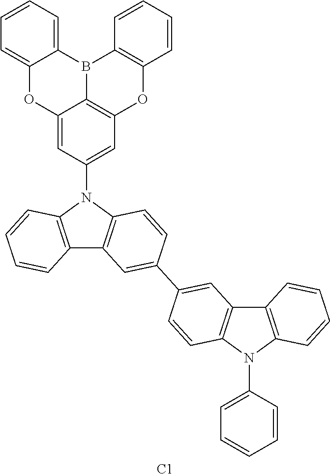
C12=CC(N3C4=C(C5=C3C=CC=C5)C=C(C3=CC5=C(N(C6=CC=CC=C6)C6=C5C=CC=C6)C=C3)C=C4)=CC3=C1B(C1=CC=CC=C1O2)C1=C(O3)C=CC=C1.[C1]
